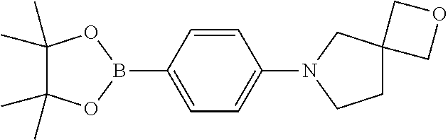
C1(C)(C)C(C)(C)OB(C2=CC=C(N3CCC4(C3)COC4)C=C2)O1
